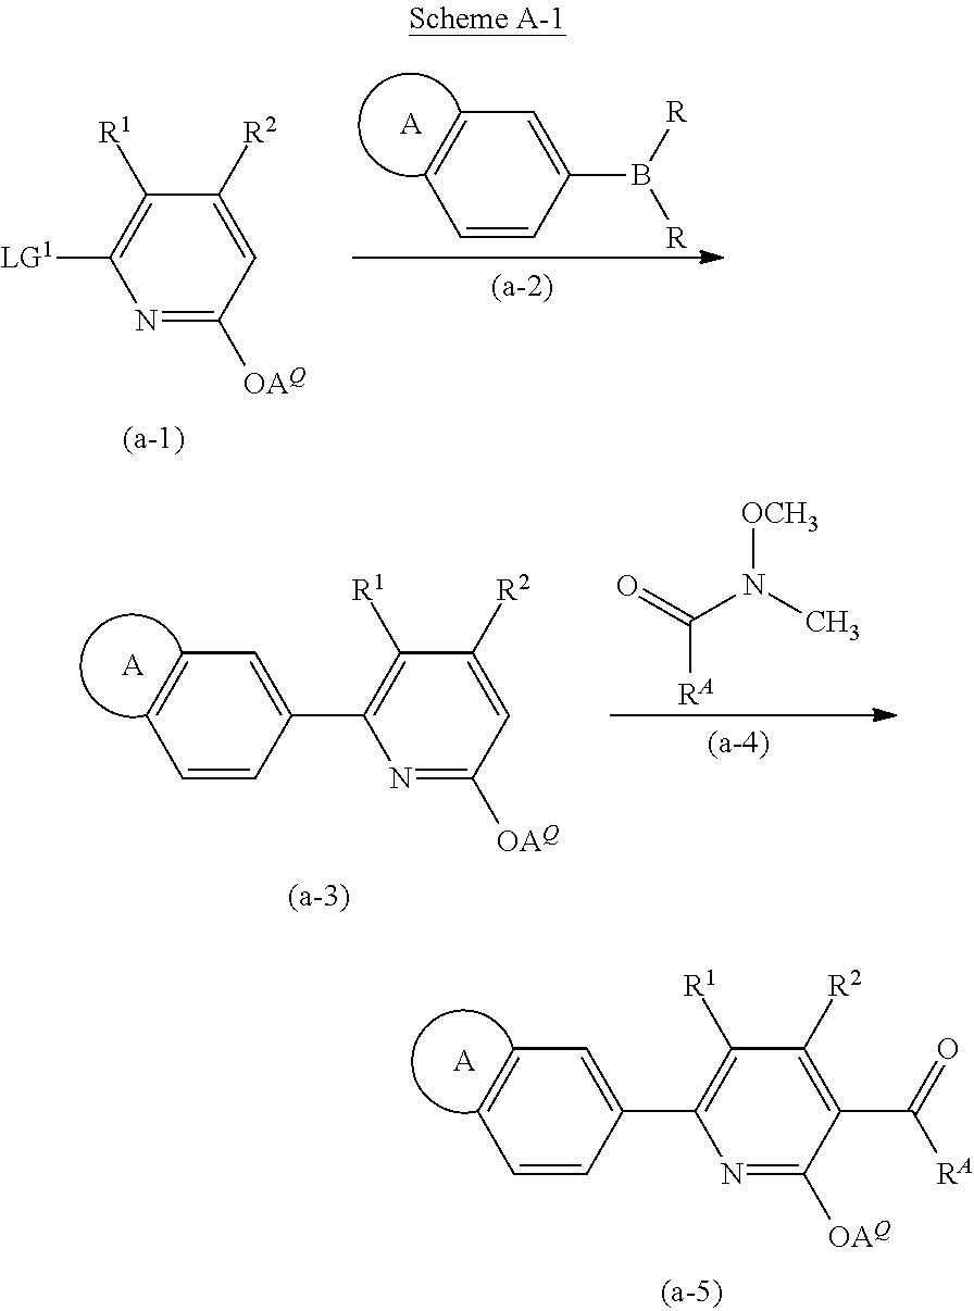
C1=CC(B([R])[R])=CC=C1.[A].N1=C([OAQ])C=C([R2])C([R1])=C1[LG1].C1=CC(C2=C([R1])C([R2])=CC([OAQ])=N2)=CC=C1.[A].O=C([RA])N([OCH3])C.C1=CC(C2=C([R1])C([R2])=C(C([RA])=O)C([OAQ])=N2)=CC=C1.[A]
